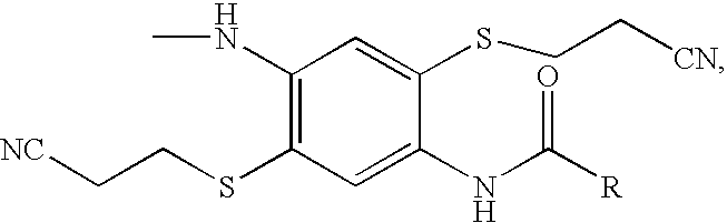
CNC1=C(SCC[NC])C=C(NC([R])=O)C(SCC[CN])=C1
